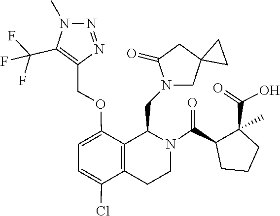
C12(CN(CC3C4=C(CCN3C(C3CCCC3(C(=O)O)C)=O)C(Cl)=CC=C4OCC3=C(C(F)(F)F)N(C)N=N3)C(=O)C1)CC2
